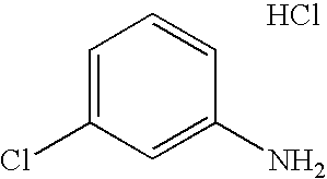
C1=C(Cl)C=C(N)C=C1.Cl
